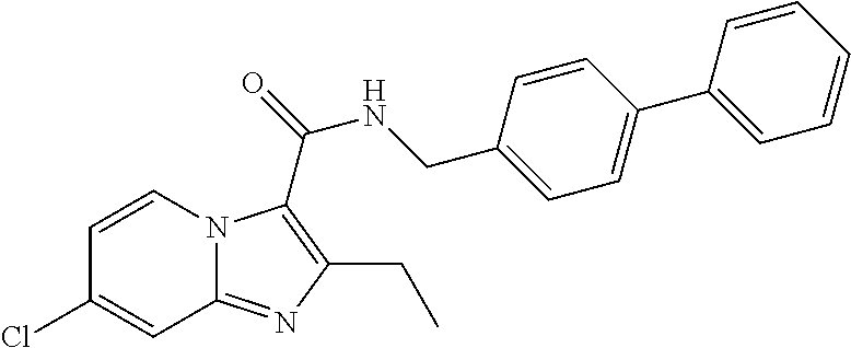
C1=CN2C(=NC(CC)=C2C(=O)NCC2=CC=C(C3=CC=CC=C3)C=C2)C=C1Cl
